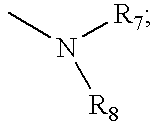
CN([R7])[R8]
